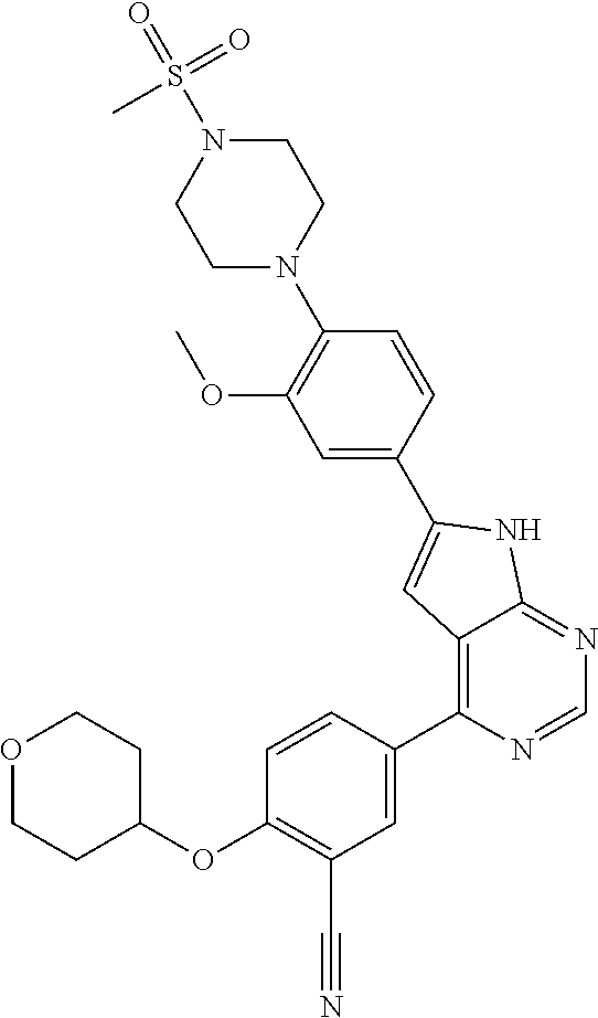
O1CCC(OC2=C(C#N)C=C(C3=C4C(=NC=N3)NC(C3=CC(OC)=C(N5CCN(S(=O)(=O)C)CC5)C=C3)=C4)C=C2)CC1
